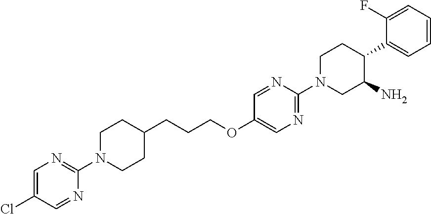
N1(C2=NC=C(Cl)C=N2)CCC(CCCOC2=CN=C(N3CC(N)C(C4=CC=CC=C4F)CC3)N=C2)CC1
